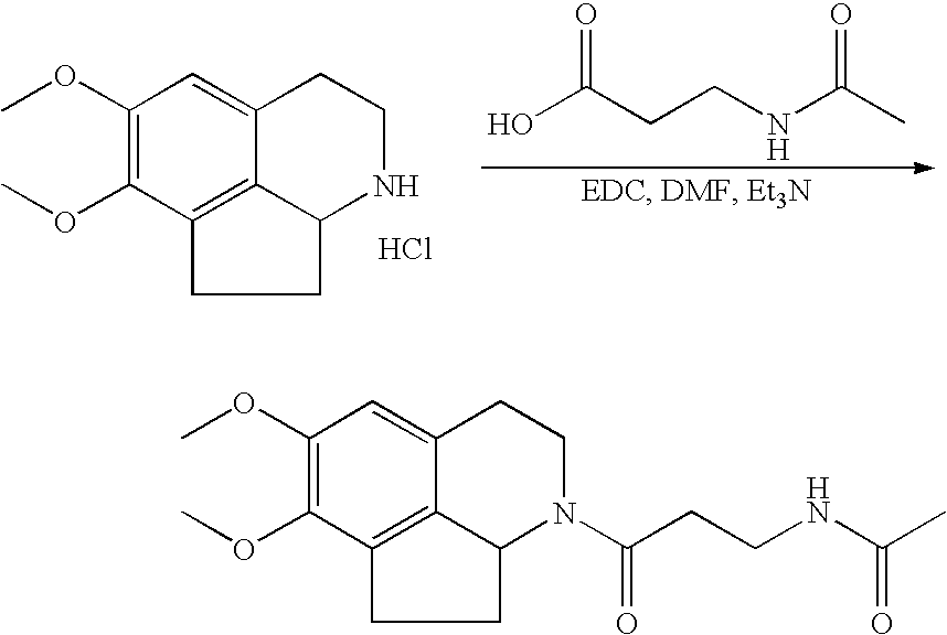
OC(CCNC(C)=O)=O.C1(OC)=C(OC)C2=C3C(=C1)CCNC3CC2.Cl.C1(OC)=C(OC)C2=C3C(=C1)CCN(C(CCNC(C)=O)=O)C3CC2
